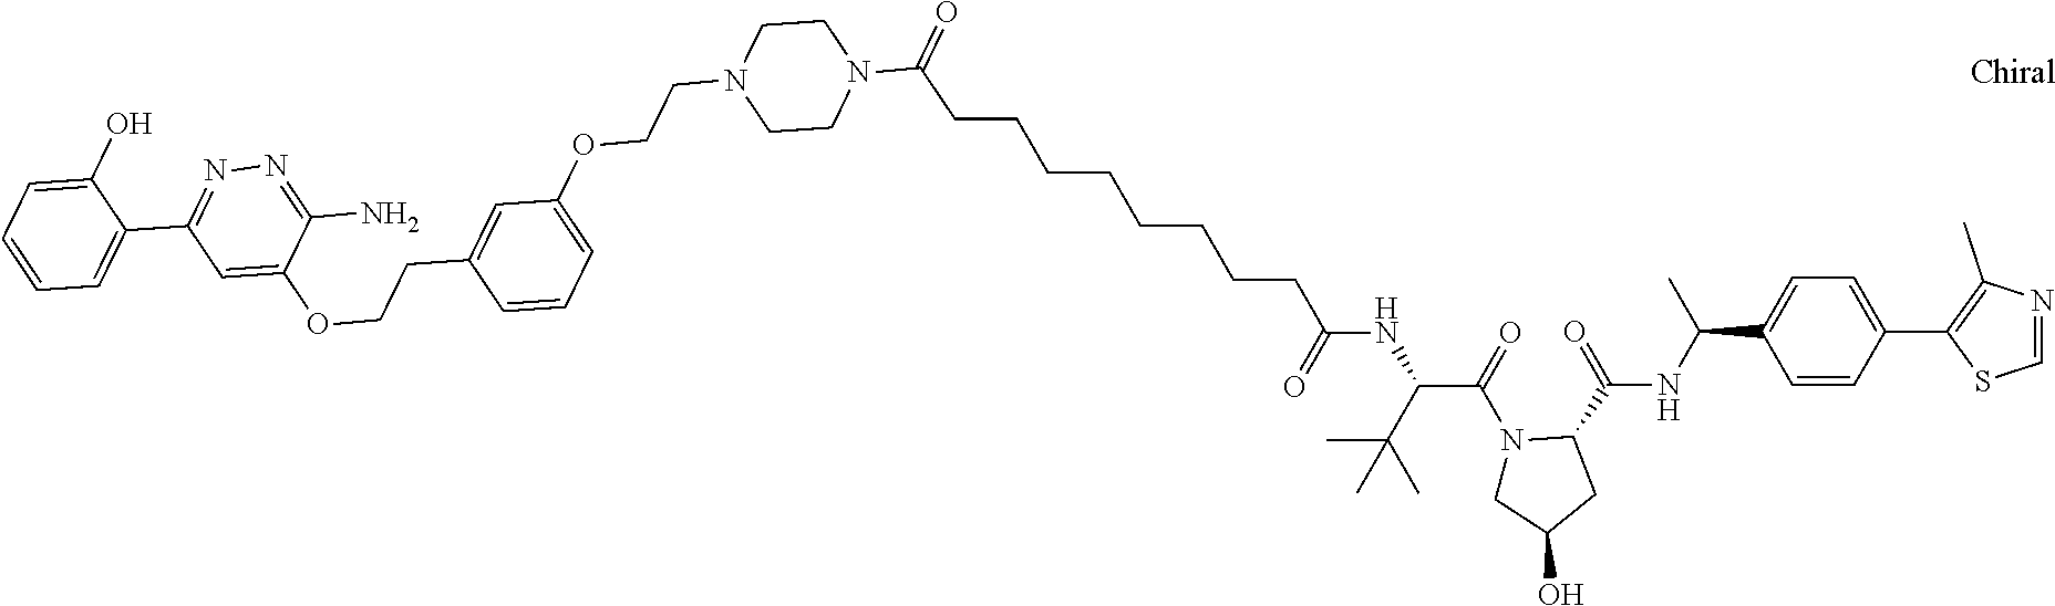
C1(O)=CC=CC=C1C1=NN=C(N)C(OCCC2=CC(OCCN3CCN(C(CCCCCCCCC(NC(C(N4CC(O)CC4C(NC(C4=CC=C(C5=C(C)N=CS5)C=C4)C)=O)=O)C(C)(C)C)=O)=O)CC3)=CC=C2)=C1
